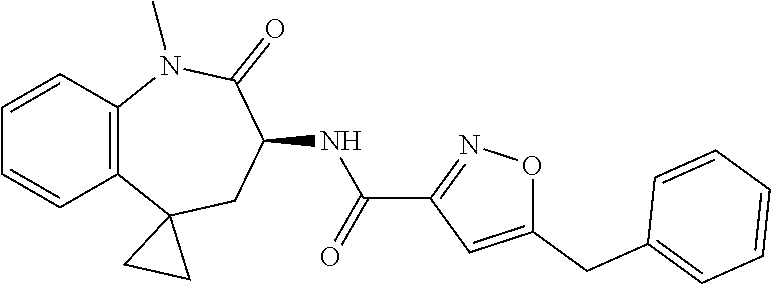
C12=C(N(C)C(=O)C(NC(C3=NOC(CC4=CC=CC=C4)=C3)=O)CC13CC3)C=CC=C2
